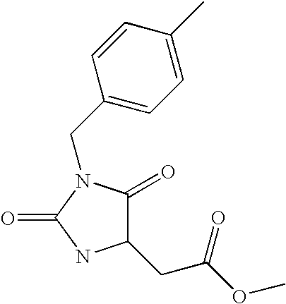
C1(CC(OC)=O)C(=O)N(CC2=CC=C(C)C=C2)C(=O)N1
